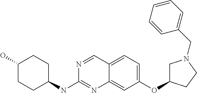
C1CC(NC2=NC3=CC(OC4CN(CC5=CC=CC=C5)CC4)=CC=C3C=N2)CCC1O
